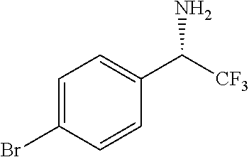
C1=CC(C([CF3])N)=CC=C1Br
